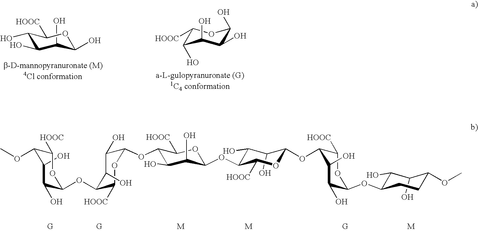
C1(O)C(O)C(O)C([HOOC])OC1O.C1([HOOC])C(O)C(O)C(O)C(O)O1.C1(O)C(OC)C([HOOC])OC(OC2C(O)C(O)C(OC3C(O)C(O)C(OC4C(O)C(O)C(OC5C([HOOC])OC(OC6C(O)C(O)C(OC)CC6)C(O)C5O)OC4[HOOC])OC3[HOOC])OC2[HOOC])C1O
